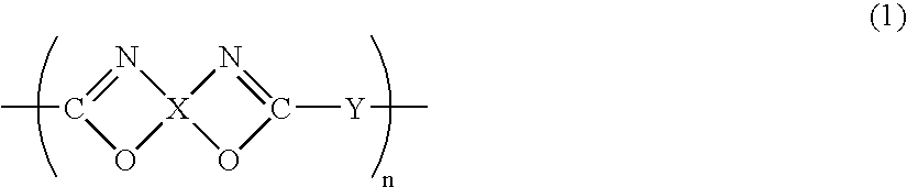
N1=C(C)O[X]12OC([Y]C)=N2
